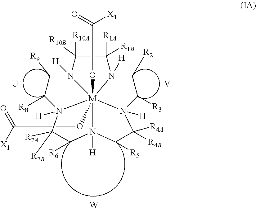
C1([R10A])([R10B])C([R1A])([R1B])N2([H])C([R2])C([R3])N3([H])C([R4A])([R4B])C([R5])N4([H])C([R6])C([R7B])([R7A])N5([H])C([R8])C([R9])N1([H])[M]2345(OC(=O)[X1])OC(=O)[X1].[U].[V].[W]
